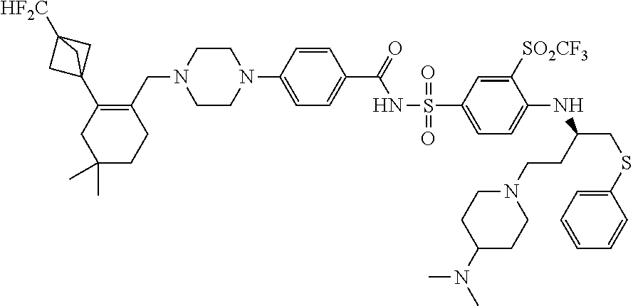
C1CC(N(C)C)CCN1CCC(NC1=CC=C(S(=O)(NC(C2=CC=C(N3CCN(CC4=C(C56CC([HF2C])(C5)C6)CC(C)(C)CC4)CC3)C=C2)=O)=O)C=C1[SO2CF3])CSC1=CC=CC=C1
